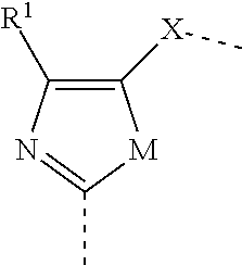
C1([X]C)=C([R1])N=C(C)[M]1
